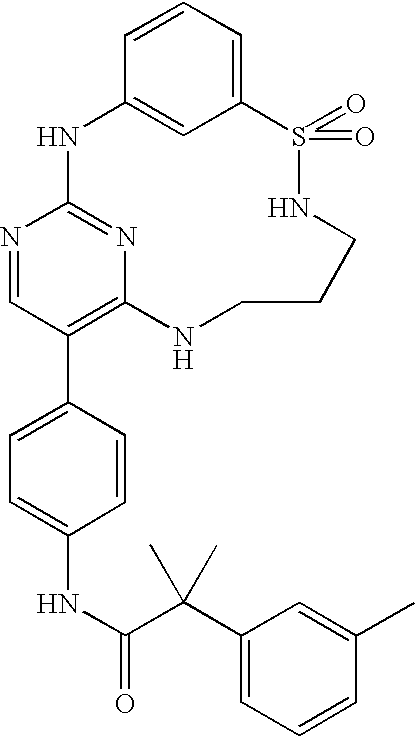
C12=CC=CC(=C1)NC1=NC(=C(C3=CC=C(NC(=O)C(C4=CC=CC(C)=C4)(C)C)C=C3)C=N1)NCCCNS2(=O)=O
